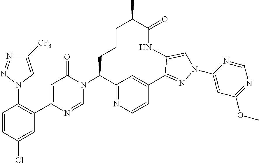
C12=NC=CC(=C1)C1=NN(C3=CC(OC)=NC=N3)C=C1NC(=O)C(C)CCCC2N1C(=O)C=C(C2=C(N3C=C([CF3])N=N3)C=CC(Cl)=C2)N=C1
